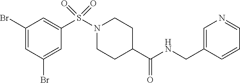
C1(Br)=CC(Br)=CC(S(N2CCC(C(NCC3=CN=CC=C3)=O)CC2)(=O)=O)=C1
